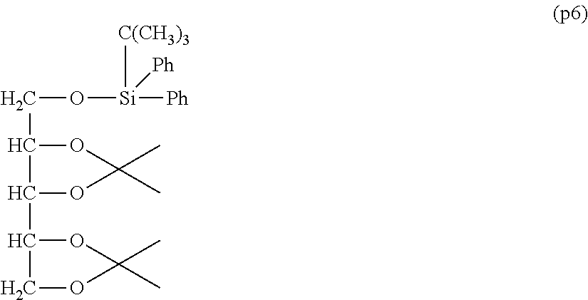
C(C1OC(C)(C)OC1C1OC(C)(C)OC1)O[Si]([Ph])([C(CH3)3])[Ph]
